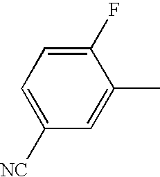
C1(F)=CC=C([NC])C=C1C
